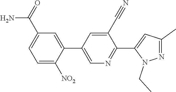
C1=C([NO2])C(C2=CN=C(C3=CC(C)=NN3CC)C(C#N)=C2)=CC(C(=O)N)=C1
